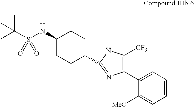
C1(NS(C(C)(C)C)(=O)=O)CCC(C2=NC(C3=CC=CC=C3[MeO])=C([CF3])N2)CC1
